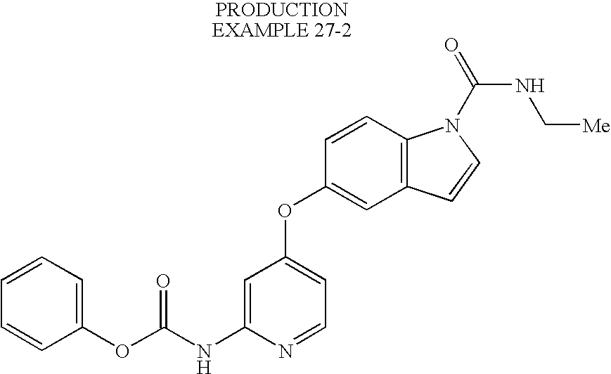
C1=CC=C(OC(NC2=CC(OC3=CC4=C(C=C3)N(C(=O)NC[Me])C=C4)=CC=N2)=O)C=C1
